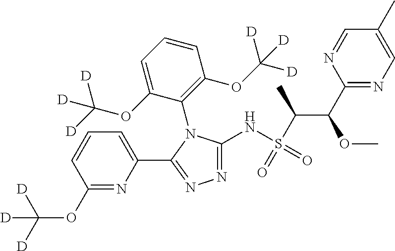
C1(C(OC)C(S(=O)(NC2=NN=C(C3=CC=CC(OC([D])([D])[D])=N3)N2C2=C(OC([D])([D])[D])C=CC=C2OC([D])([D])[D])=O)C)=NC=C(C)C=N1
